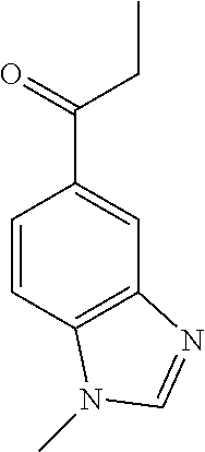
C1=CC2=C(C=C1C(=O)CC)N=CN2C
